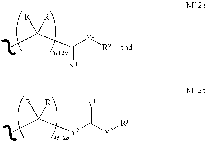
C([R])([R])(C)[Y2]C([Y2][Ry])=[Y1].C([R])([R])(C)C([Y2][Ry])=[Y1]
